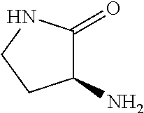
C1(N)C(=O)NCC1
